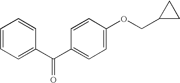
C1=CC=C(C(C2=CC=C(OCC3CC3)C=C2)=O)C=C1
